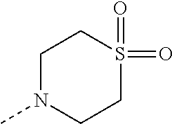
C1N(C)CCS(=O)(=O)C1
